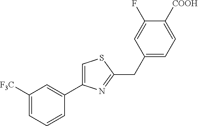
C1([F3C])=CC=CC(C2=CSC(CC3=CC=C([COOH])C(F)=C3)=N2)=C1
